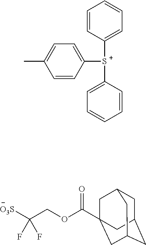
C1=CC([S+](C2=CC=CC=C2)C2=CC=C(C)C=C2)=CC=C1.C1C2CC3CC(C(OCC([O3S])(F)F)=O)(CC1C3)C2
